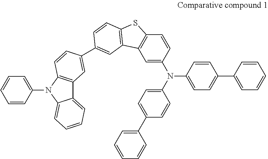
C1=C(N(C2=CC=C(C3=CC=CC=C3)C=C2)C2=CC=C(C3=CC=CC=C3)C=C2)C=CC2=C1C1=C(S2)C=CC(C2=CC3=C(N(C4=CC=CC=C4)C4=CC=CC=C34)C=C2)=C1
